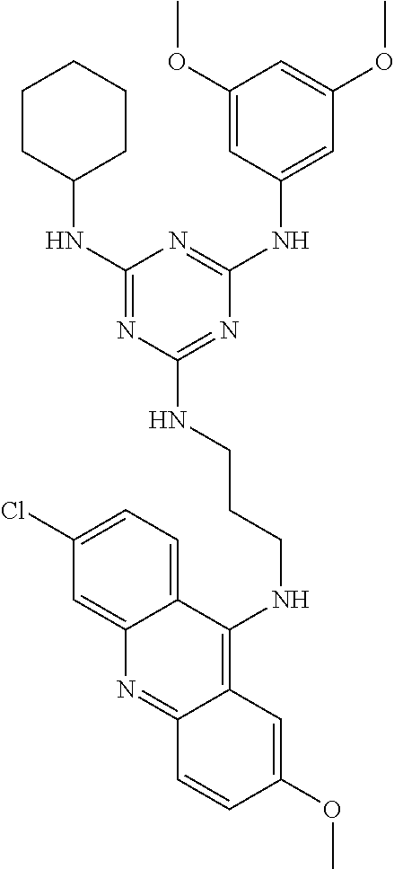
C(CNC1=NC(NC2=CC(OC)=CC(OC)=C2)=NC(NC2CCCCC2)=N1)CNC1=C2C(=NC3=CC(Cl)=CC=C13)C=CC(OC)=C2
